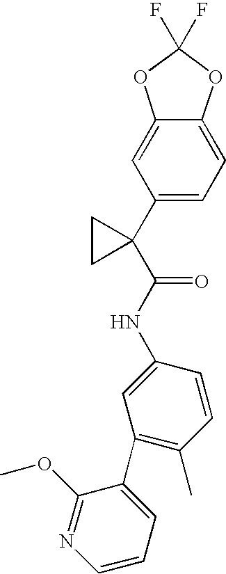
C12=CC(C3(C(NC4=CC(C5=CC=CN=C5OC)=C(C)C=C4)=O)CC3)=CC=C1OC(F)(F)O2
